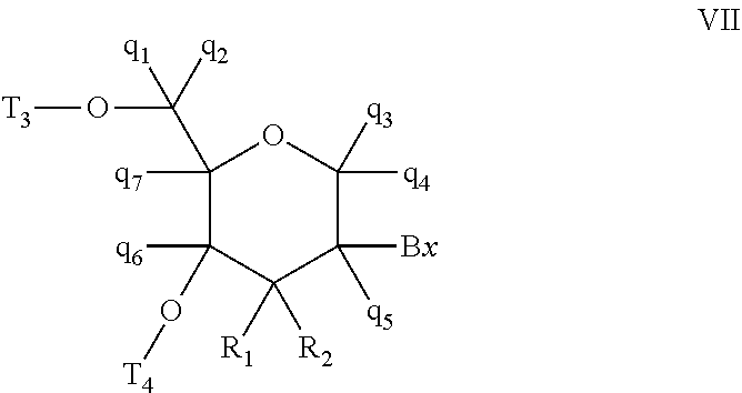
C1([q7])(C([q2])(O[T3])[q1])C([q6])(O[T4])C([R1])([R2])C([q5])([Bx])C([q4])([q3])O1
